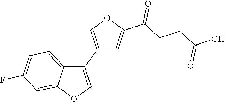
C1(C2=COC(C(CCC(O)=O)=O)=C2)=COC2=CC(F)=CC=C12
